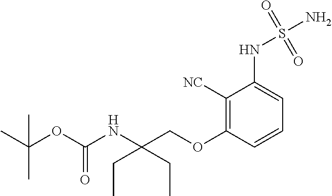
C1([NC])=C(OCC(NC(=O)OC(C)(C)C)(CC)CC)C=CC=C1NS(N)(=O)=O
